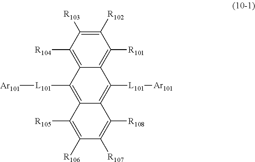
C1([R102])=C([R103])C([R104])=C2C(=C1[R101])C([L101][Ar101])=C1C(=C2[L101][Ar101])C([R105])=C([R106])C([R107])=C1[R108]
